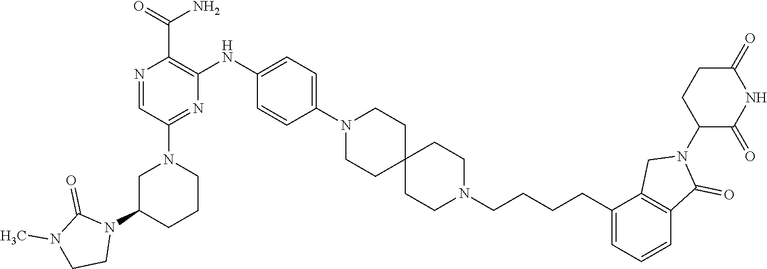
C1C(N2C(=O)N(C)CC2)CCCN1C1=NC(NC2=CC=C(N3CCC4(CC3)CCN(CCCCC3=CC=CC5=C3CN(C3CCC(=O)NC3=O)C5=O)CC4)C=C2)=C(C(=O)N)N=C1
